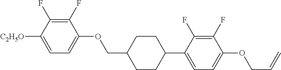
C1(F)=C(F)C([C2H5O])=CC=C1OCC1CCC(C2=CC=C(OCC=C)C(F)=C2F)CC1
